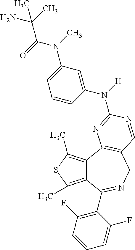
C12=C(C)SC(C)=C1C1=C(CN=C2C2=C(F)C=CC=C2F)C=NC(N(C2=CC(N(C)C(=O)C(C)(N)C)=CC=C2)[H])=N1
